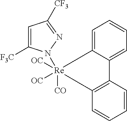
C1=CC2=C(C=C1)[Re]([OC])([OC])([CO])(N1C([F3C])=CC([CF3])=N1)C1=CC=CC=C21
